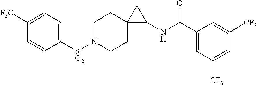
C1([SO2]N2CCC3(CC2)CC3NC(C2=CC([CF3])=CC([CF3])=C2)=O)=CC=C([F3C])C=C1
